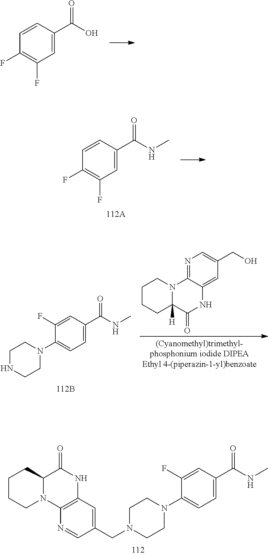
C1=C(C(O)=O)C=CC(F)=C1F.C1(=O)NC2=C(N3C1CCCC3)N=CC(CN1CCN(C3=CC=C(C(=O)NC)C=C3F)CC1)=C2.C1=C(C(NC)=O)C=CC(F)=C1F.N1=C2C(=CC(CO)=C1)NC(=O)C1([H])N2CCCC1.C1=C(C(NC)=O)C=C(F)C(N2CCNCC2)=C1
